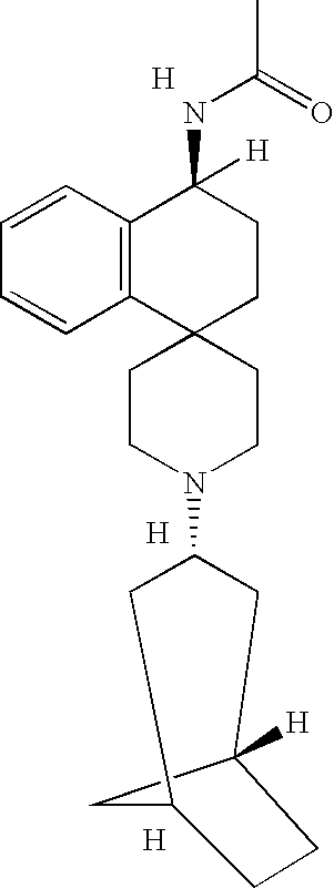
[H].[H].C12(CCN(C3CC4([H])CCC(C3)C4)CC1)CCC([H])(NC(C)=O)C1=C2C=CC=C1.[H]
